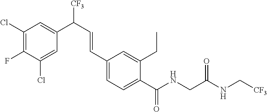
C1(Cl)=CC(C(C=CC2=CC=C(C(NCC(NC[CF3])=O)=O)C(CC)=C2)[CF3])=CC(Cl)=C1F
